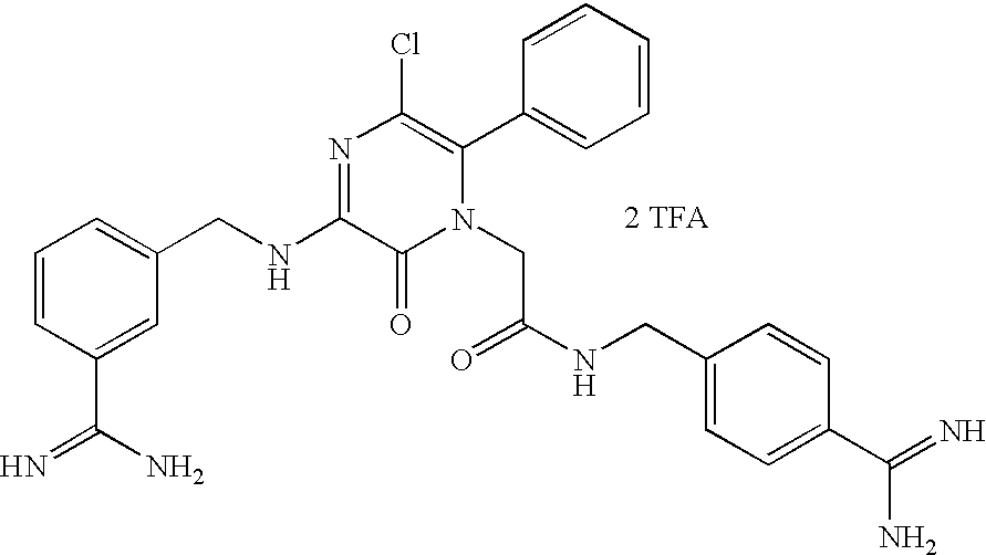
[2 TFA].C(NC1=NC(Cl)=C(C2=CC=CC=C2)N(CC(NCC2=CC=C(C(=N)N)C=C2)=O)C1=O)C1=CC=CC(C(=N)N)=C1
